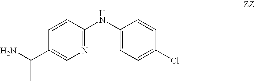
C1=CC(NC2=NC=C(C(N)C)C=C2)=CC=C1Cl
